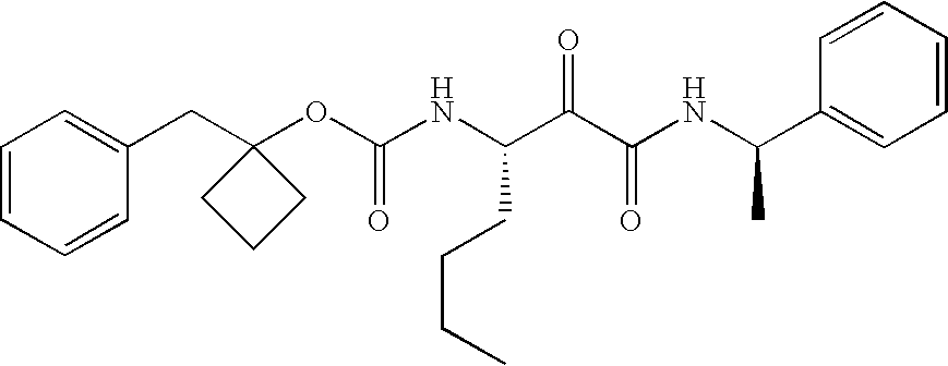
C1=CC=CC(CC2(OC(NC(C(C(NC(C3=CC=CC=C3)C)=O)=O)CCCC)=O)CCC2)=C1
